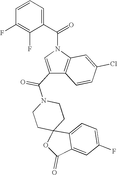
C1CN(C(C2=CN(C(C3=CC=CC(F)=C3F)=O)C3=C2C=CC(Cl)=C3)=O)CCC12C1=CC=C(F)C=C1C(=O)O2
